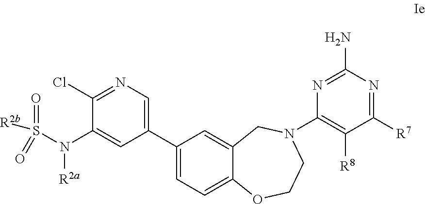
C1(Cl)=NC=C(C2=CC=C3C(=C2)CN(C2=C([R8])C([R7])=NC(N)=N2)CCO3)C=C1N(S(=O)([R2b])=O)[R2a]
